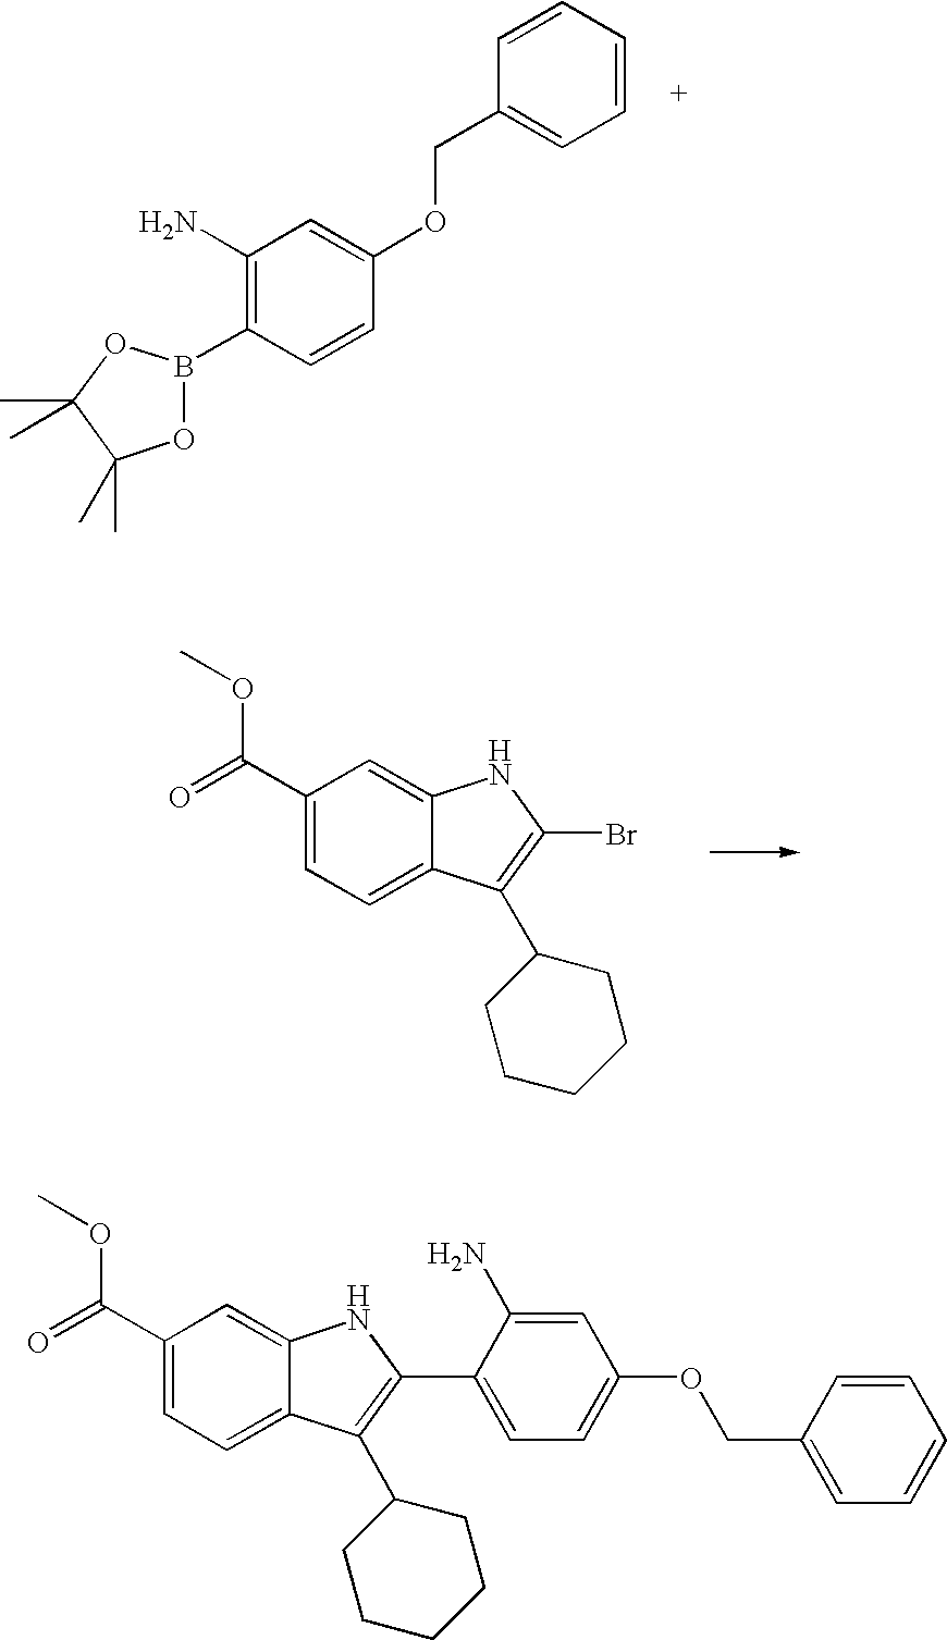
O1B(C2=C(N)C=C(OCC3=CC=CC=C3)C=C2)OC(C)(C)C1(C)C.C1(C(=O)OC)=CC=C2C(=C1)NC(Br)=C2C1CCCCC1.C1(C(=O)OC)=CC=C2C(=C1)NC(C1=CC=C(OCC3=CC=CC=C3)C=C1N)=C2C1CCCCC1
